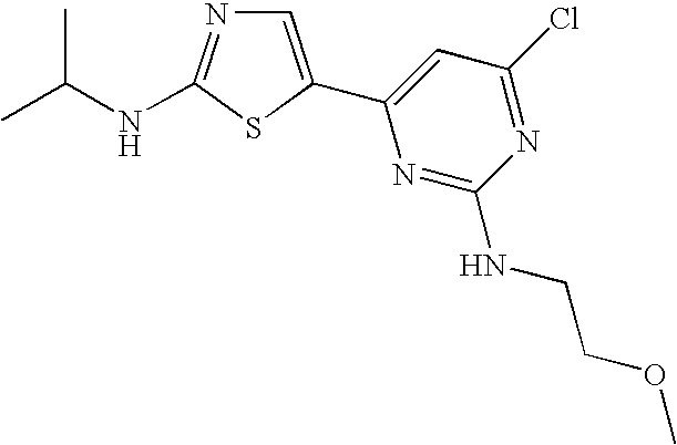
C1=C(C2=CC(Cl)=NC(NCCOC)=N2)SC(NC(C)C)=N1
